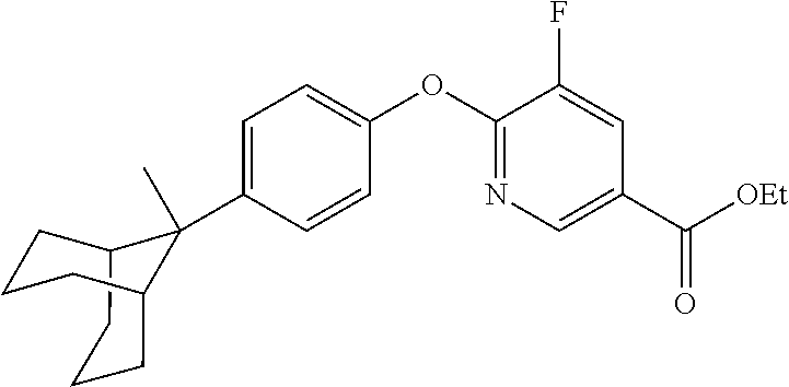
C12CCCC(CCC1)C2(C1=CC=C(OC2=NC=C(C([OEt])=O)C=C2F)C=C1)C
